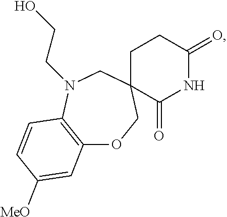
C12=C(N(CCO)CC3(CO1)C(=O)NC(=O)CC3)C=CC([MeO])=C2
